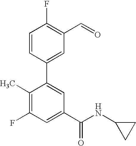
C1=CC(C2=CC(C(NC3CC3)=O)=CC(F)=C2C)=CC(C=O)=C1F
